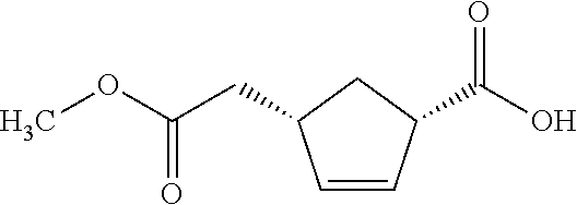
COC(CC1C=CC(C(O)=O)C1)=O
